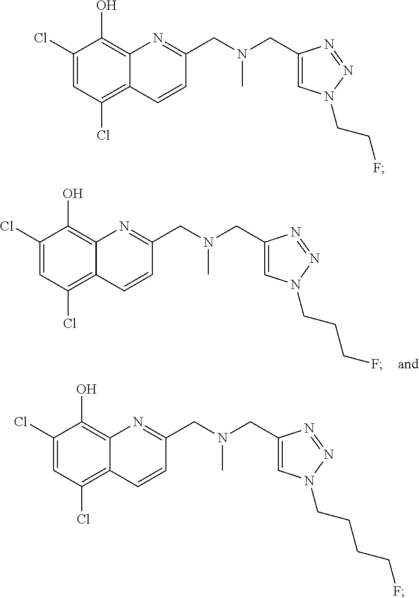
C1(Cl)=CC(Cl)=C2C(=C1O)N=C(CN(CC1=CN(CCCF)N=N1)C)C=C2.C1(Cl)=CC(Cl)=C2C(=C1O)N=C(CN(CC1=CN(CCF)N=N1)C)C=C2.C1(Cl)=CC(Cl)=C2C(=C1O)N=C(CN(CC1=CN(CCCCF)N=N1)C)C=C2
